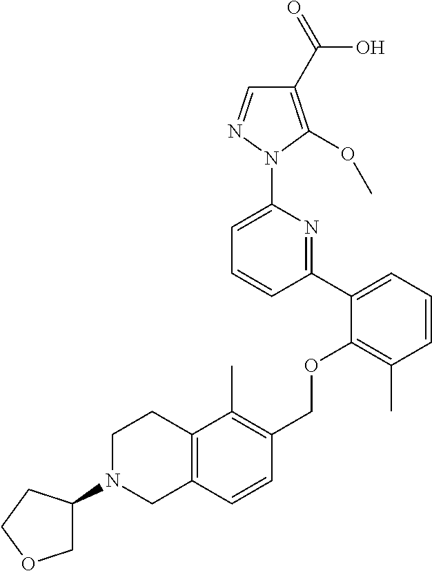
C1(C2=CC=CC(C)=C2OCC2=C(C)C3=C(C=C2)CN(C2COCC2)CC3)=NC(N2N=CC(C(=O)O)=C2OC)=CC=C1
